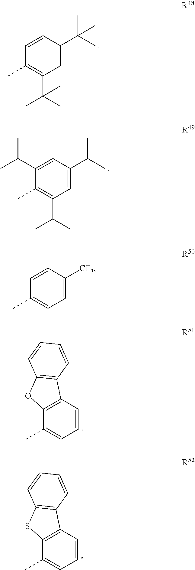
C1=C(C(C)(C)C)C=CC(C)=C1C(C)(C)C.[R48].C1=C(C(C)C)C=C(C(C)C)C(C)=C1C(C)C.[R49].C1=C([CF3])C=CC(C)=C1.[R50].C1=CC2=C(C(C)=C1)OC1=C2C=CC=C1.[R51].C1=CC2=C(C(C)=C1)SC1=C2C=CC=C1.[R52]
